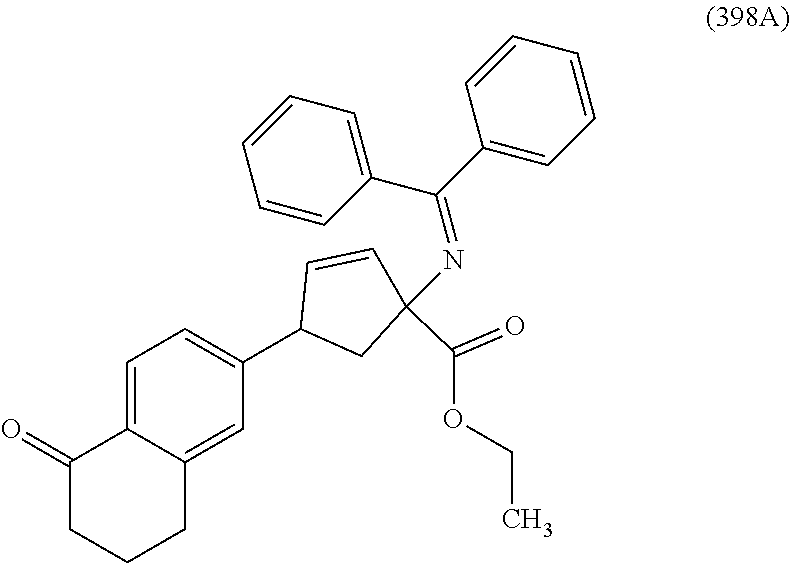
C1(=O)CCCC2=CC(C3CC(N=C(C4=CC=CC=C4)C4=CC=CC=C4)(C(OCC)=O)C=C3)=CC=C12
